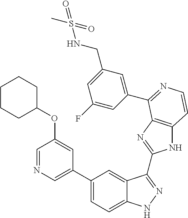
C1(C2=CN=CC(OC3CCCCC3)=C2)=CC=C2C(=C1)C(C1=NC3=C(N1)C=CN=C3C1=CC(CNS(=O)(C)=O)=CC(F)=C1)=NN2
